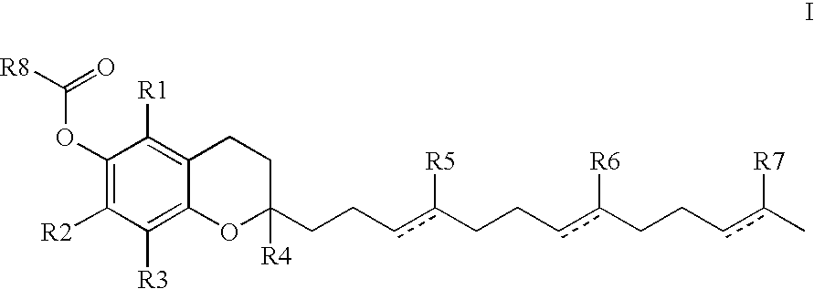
C1(OC([R8])=O)=C([R2])C([R3])=C2C(=C1[R1])CCC(CCcc(CCcc(CCcc(C)[R7])[R6])[R5])([R4])O2
